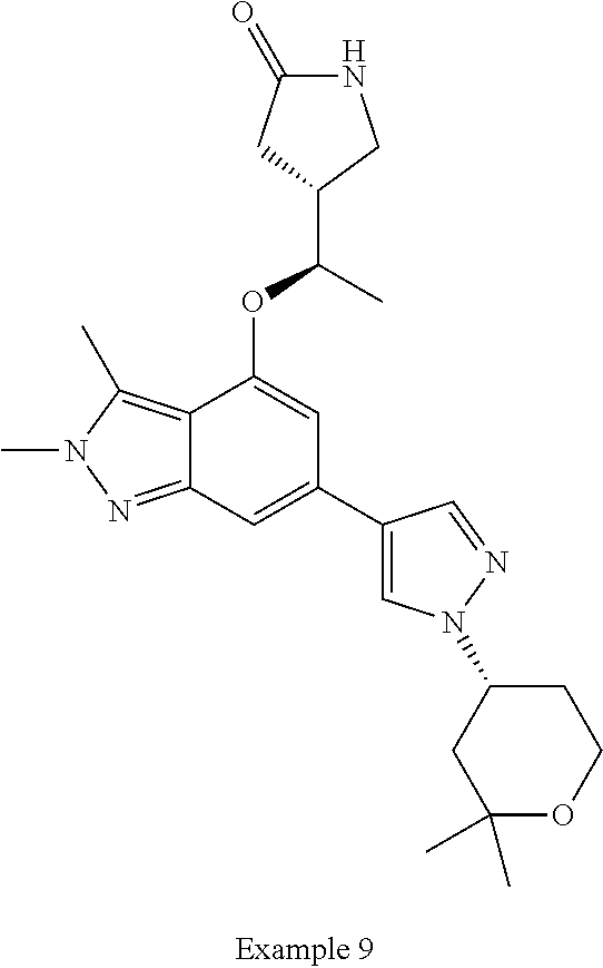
C12=NN(C)C(C)=C1C(OC(C1CNC(=O)C1)C)=CC(C1=CN(C3CC(C)(C)OCC3)N=C1)=C2
